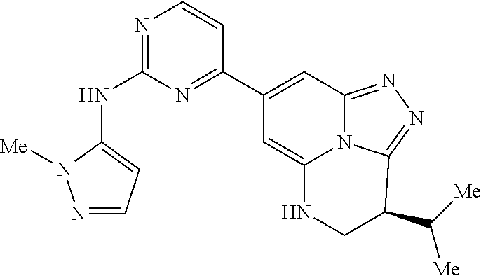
N1=CC=C(NC2=NC=CC(C3=CC4=NN=C5C(C([Me])[Me])CNC(=C3)N45)=N2)N1[Me]
